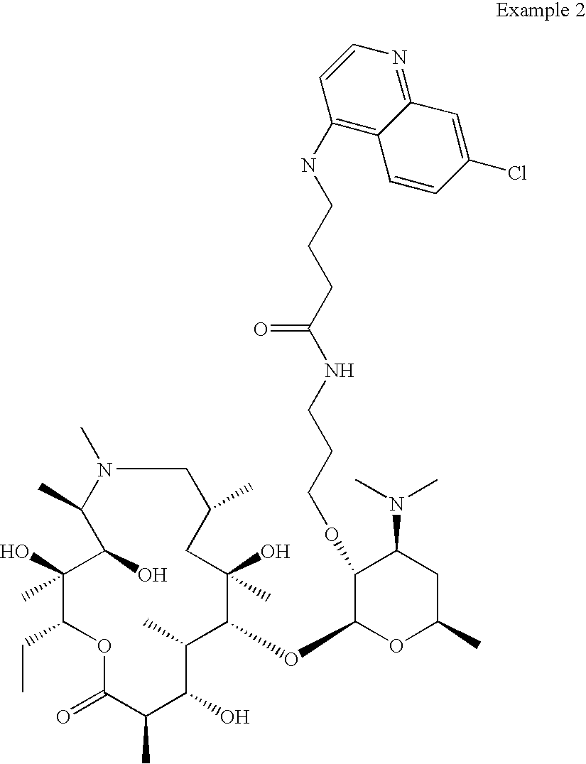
C1(C)(O)C(CC)OC(=O)C(C)C(O)C(C)C(OC2OC(C)CC(N(C)C)C2OCCCNC(CCCNC2=C3C(=NC=C2)C=C(Cl)C=C3)=O)C(C)(O)CC(C)CN(C)C(C)C1O
